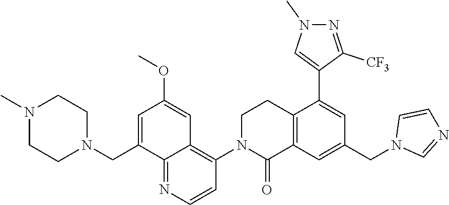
C12=C(C=C(CN3C=NC=C3)C=C1C1=CN(C)N=C1[CF3])C(=O)N(C1=C3C(=NC=C1)C(CN1CCN(C)CC1)=CC(OC)=C3)CC2
